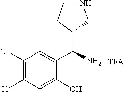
C1(Cl)=C(Cl)C=C(O)C(C(N)C2CNCC2)=C1
